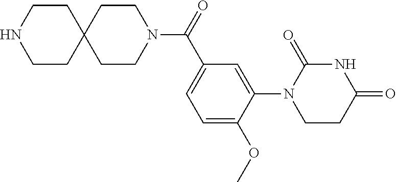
C1CNCCC12CCN(C(C1=CC=C(OC)C(N3CCC(=O)NC3=O)=C1)=O)CC2
